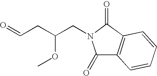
C1(=O)C2=C(C(=O)N1CC(CC=O)OC)C=CC=C2
